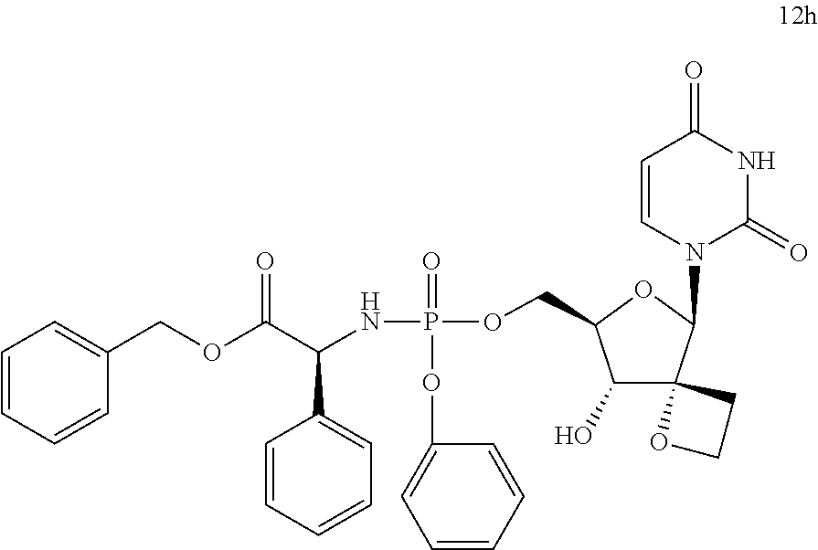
C1(COC(C(NP(=O)(OC2=CC=CC=C2)OCC2C(O)C3(C(N4C=CC(=O)NC4=O)O2)CCO3)C2=CC=CC=C2)=O)=CC=CC=C1
